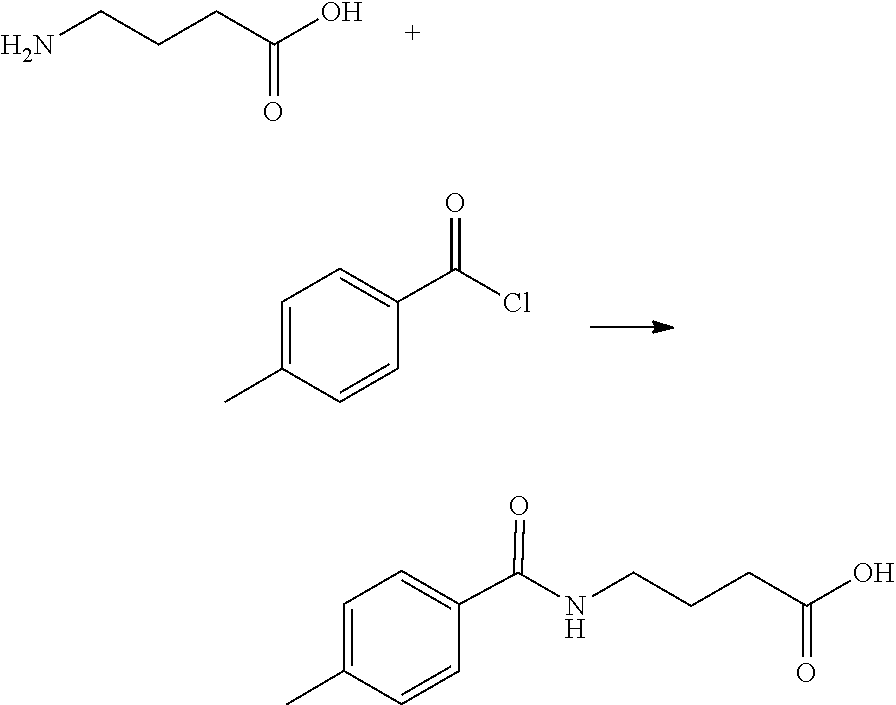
C(C(=O)O)CCN.C1(C)=CC=C(C(=O)Cl)C=C1.C1=C(C(=O)NCCCC(=O)O)C=CC(C)=C1
